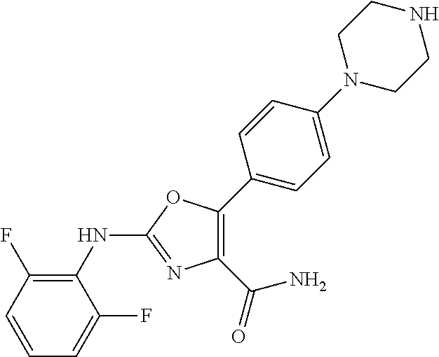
C1(NC2=NC(C(=O)N)=C(C3=CC=C(N4CCNCC4)C=C3)O2)=C(F)C=CC=C1F
